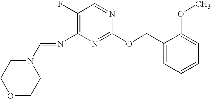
C1(F)=C(N=CN2CCOCC2)N=C(OCC2=CC=CC=C2OC)N=C1
